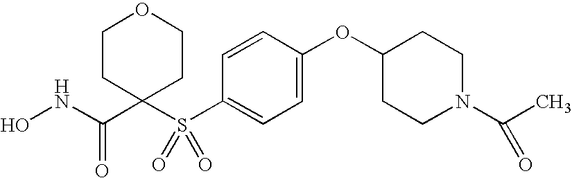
N(C(=O)C1(S(C2=CC=C(OC3CCN(C(C)=O)CC3)C=C2)(=O)=O)CCOCC1)O
